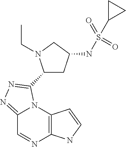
C12=C(N3C(=NN=C3C3CC(NS(=O)(=O)C4CC4)CN3CC)C=N1)C=CN2
